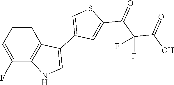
C1(F)=CC=CC2=C1NC=C2C1=CSC(C(C(C(O)=O)(F)F)=O)=C1
